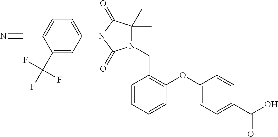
N1(CC2=C(OC3=CC=C(C(O)=O)C=C3)C=CC=C2)C(C)(C)C(=O)N(C2=CC=C(C#N)C(C(F)(F)F)=C2)C1=O
